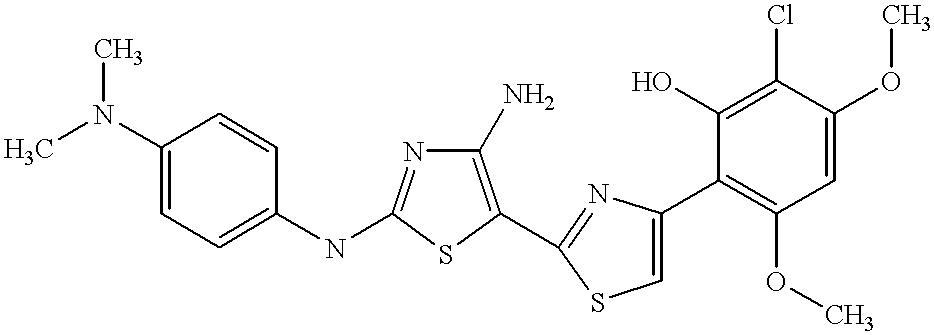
C1(N)=C(C2=NC(C3=C(OC)C=C(OC)C(Cl)=C3O)=CS2)SC(NC2=CC=C(N(C)C)C=C2)=N1
